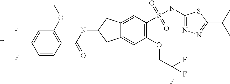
C1(NS(=O)(=O)C2=C(OCC(F)(F)F)C=C3C(=C2)CC(NC(C2=C(OCC)C=C(C(F)(F)F)C=C2)=O)C3)=NN=C(C(C)C)S1
